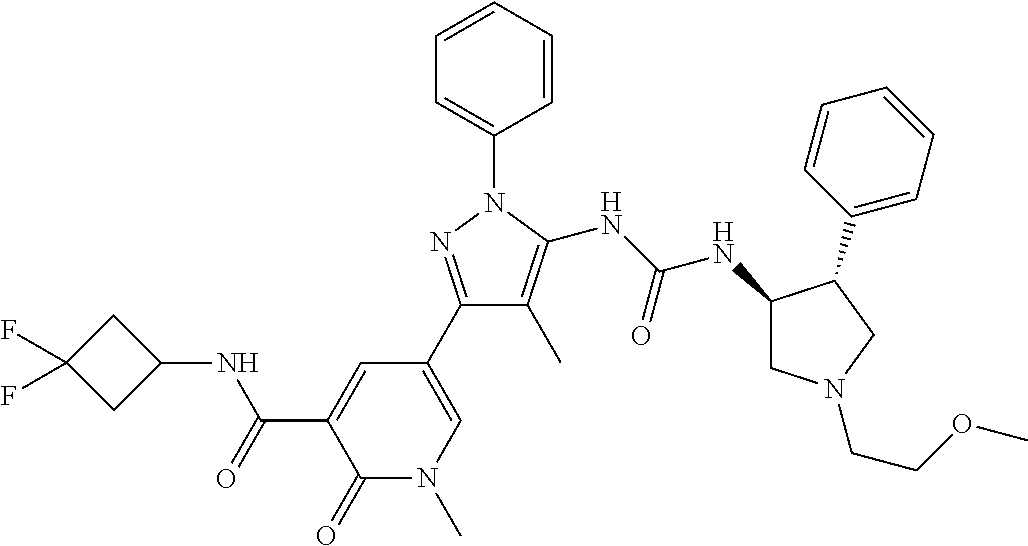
C1(C2=CN(C)C(=O)C(C(=O)NC3CC(F)(F)C3)=C2)=NN(C2=CC=CC=C2)C(NC(NC2CN(CCOC)CC2C2=CC=CC=C2)=O)=C1C
